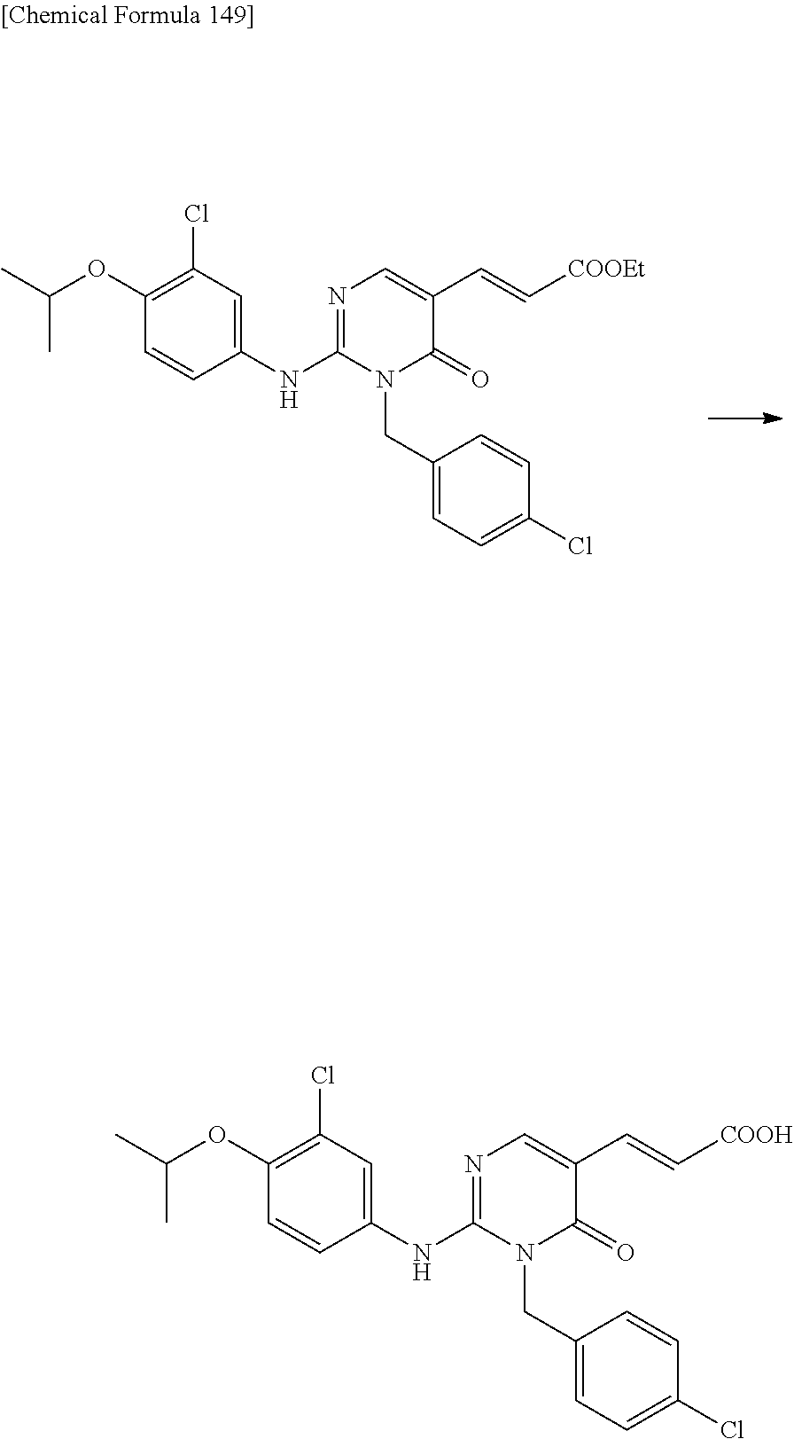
C1(OC(C)C)=C(Cl)C=C(NC2=NC=C(C(C)=C[COOEt])C(=O)N2CC2=CC=C(Cl)C=C2)C=C1.C1(OC(C)C)=C(Cl)C=C(NC2=NC=C(C(C)=C[COOH])C(=O)N2CC2=CC=C(Cl)C=C2)C=C1
